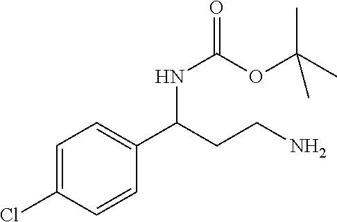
C1=C(Cl)C=CC(C(CCN)NC(=O)OC(C)(C)C)=C1
